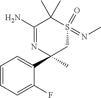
C1=CC=C(F)C(C2(C)CS(=NC)(=O)C(C)(C)C(N)=N2)=C1
